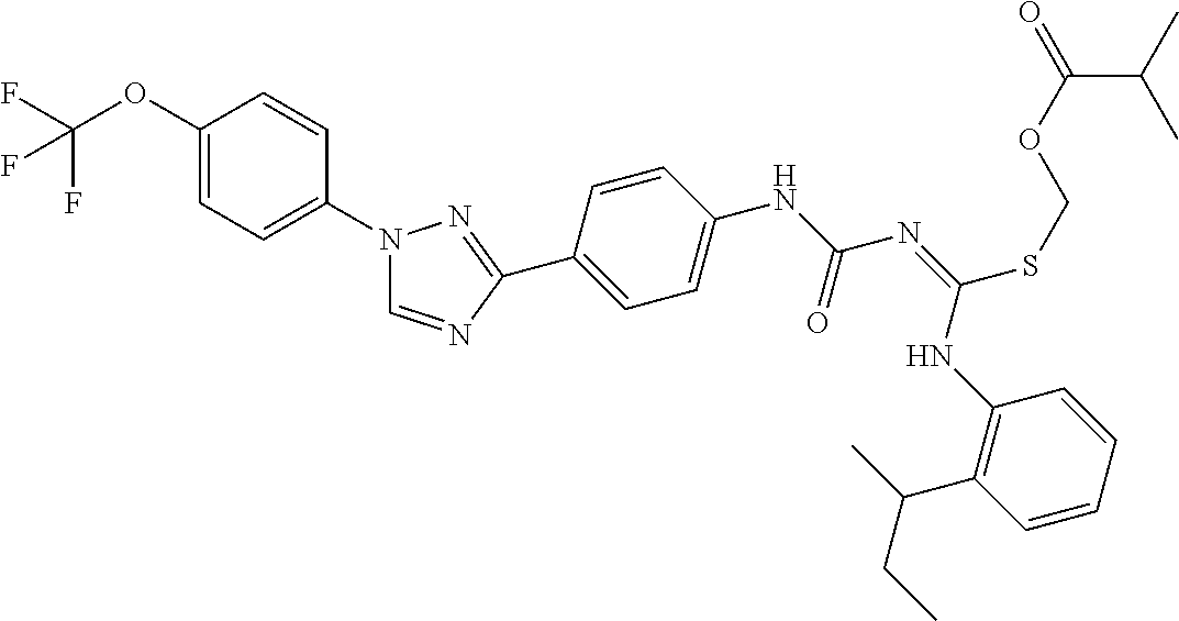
C1(OC(F)(F)F)=CC=C(N2C=NC(C3=CC=C(NC(N=C(NC4=C(C(CC)C)C=CC=C4)SCOC(C(C)C)=O)=O)C=C3)=N2)C=C1
